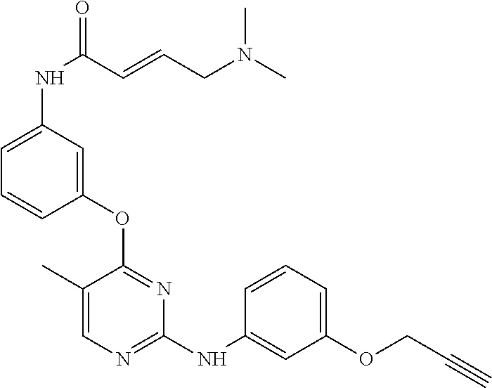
O(C1=NC(NC2=CC(OCC#C)=CC=C2)=NC=C1C)C1=CC(NC(C=CCN(C)C)=O)=CC=C1
